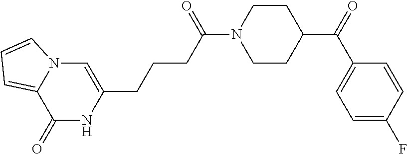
C1(=O)NC(CCCC(N2CCC(C(C3=CC=C(F)C=C3)=O)CC2)=O)=CN2C1=CC=C2
